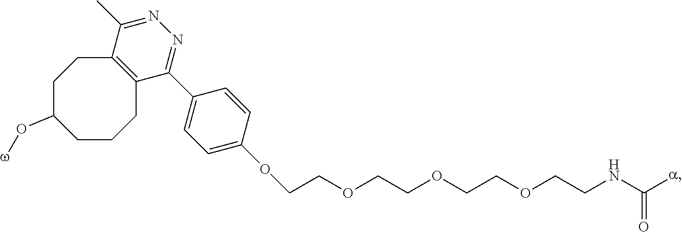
C(OCCOCCOCCNC([a])=O)COC1=CC=C(C2=NN=C(C)C3=C2CCCC(O[w])CC3)C=C1
